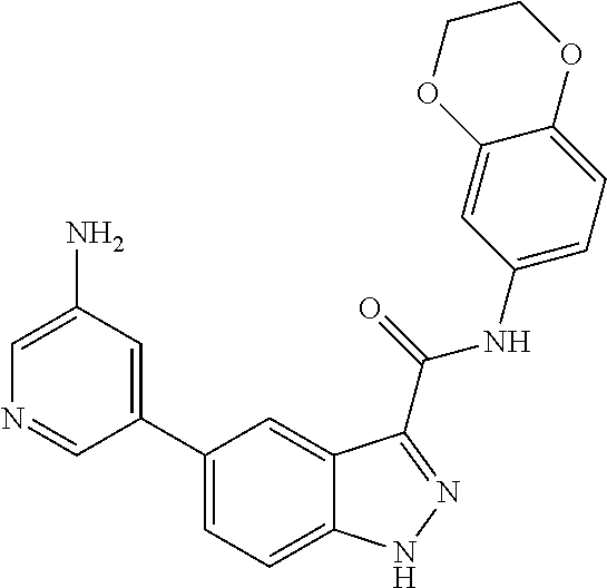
C1(N)=CN=CC(C2=CC=C3C(=C2)C(C(NC2=CC=C4C(=C2)OCCO4)=O)=NN3)=C1
